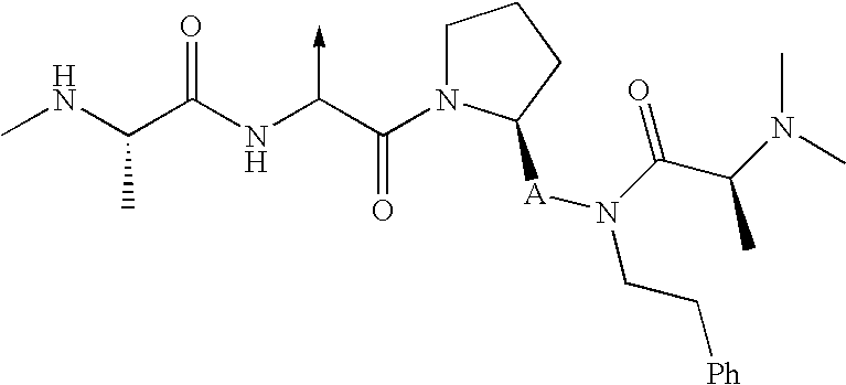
C(NC)(C(NC(C(N1CCCC1[A]N(CC[Ph])C(C(N(C)C)C)=O)=O)->C)=O)C
